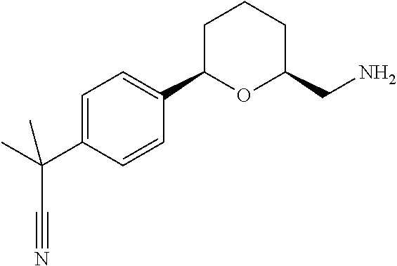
C1=C(C(C)(C#N)C)C=CC(C2OC(CN)CCC2)=C1
